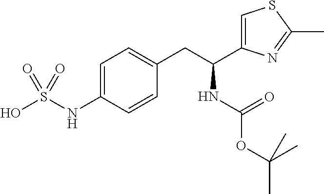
C1=C(NS(O)(=O)=O)C=CC(CC(NC(OC(C)(C)C)=O)C2=CSC(C)=N2)=C1
